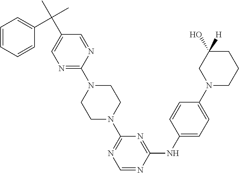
C1=C(C(C)(C)C2=CC=CC=C2)C=NC(N2CCN(C3=NC=NC(NC4=CC=C(N5CCCC(O)([H])C5)C=C4)=N3)CC2)=N1
